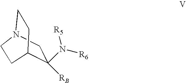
N12CC([RB])(N([R5])[R6])C(CC1)CC2
